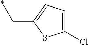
C(*)C1=CC=C(Cl)S1
